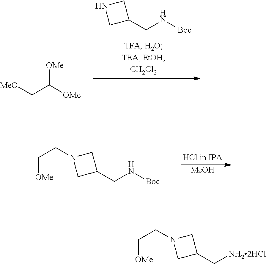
N1CC(CN[Boc])C1.[MeO]CC([OMe])[OMe].[MeOH].N1(CC[OMe])CC(CN[Boc])C1.N1(CC[OMe])CC(C[NH22HCl])C1
